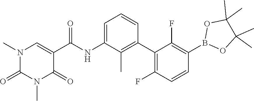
O1C(C)(C)C(C)(C)OB1C1=C(F)C(C2=C(C)C(NC(C3=CN(C)C(=O)N(C)C3=O)=O)=CC=C2)=C(F)C=C1
